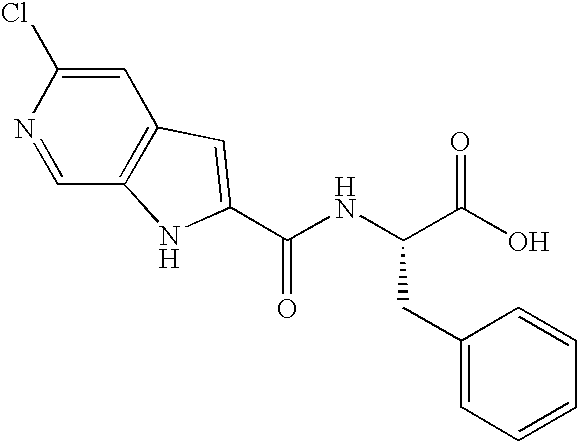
C(NC(C(=O)O)CC1=CC=CC=C1)(=O)C1=CC2=C(C=NC(Cl)=C2)N1
